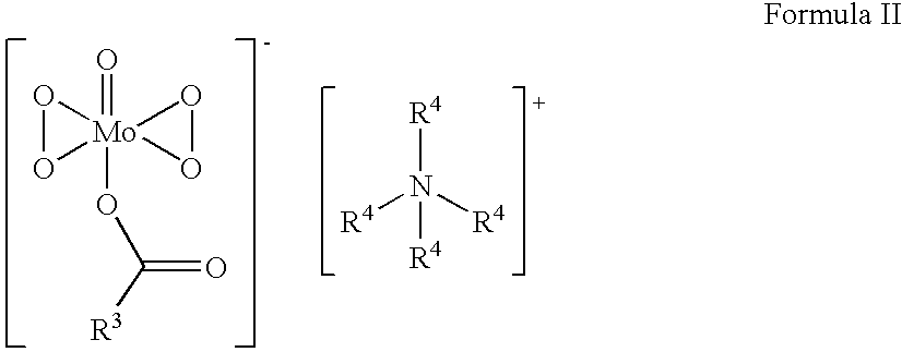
[R4]N([R4])([R4])[R4].O=[Mo]12(OC([R3])=O)(OO1)OO2
